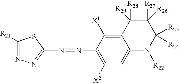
C1([R21])=NN=C(N=NC2=C([X2])C=C3C(=C2[X1])C([R28])([R29])C([R27])([R26])C([R25])([R24])N3[R22])S1
